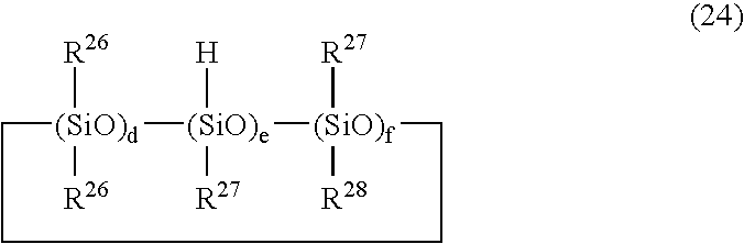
C1[(SiO)d]([R26])([R26])[(SiO)e]([H])([R27])[(SiO)f]([R28])([R27])CCC1
